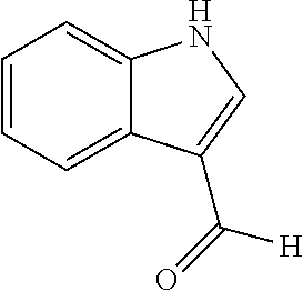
C1=CC=C2C(=C1)NC=C2C(=O)[H]
